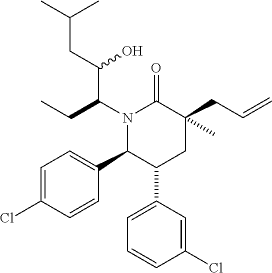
N1(C(CC)C(CC(C)C)O)C(C2=CC=C(Cl)C=C2)C(C2=CC=CC(Cl)=C2)CC(C)(CC=C)C1=O
